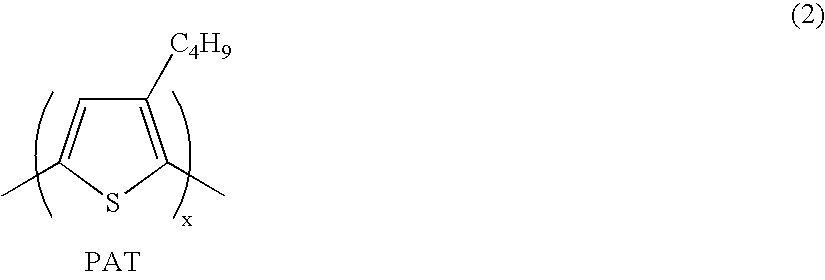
C1([C4H9])=C(C)SC(C)=C1
